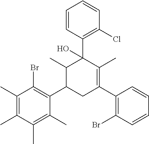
C1(C)=C(C)C(Br)=C(C2CC(C3=C(Br)C=CC=C3)=C(C)C(C3=C(Cl)C=CC=C3)(O)C2C)C(C)=C1C
